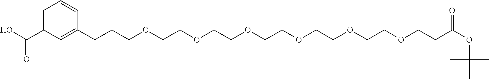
O(CCOCCOCCOCCOCCOCCCC1=CC(C(O)=O)=CC=C1)CCC(OC(C)(C)C)=O
